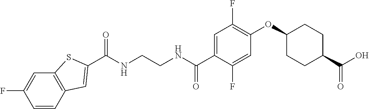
C(NCCNC(C1=CC(F)=C(OC2CCC(C(O)=O)CC2)C=C1F)=O)(=O)C1=CC2=C(C=C(F)C=C2)S1
